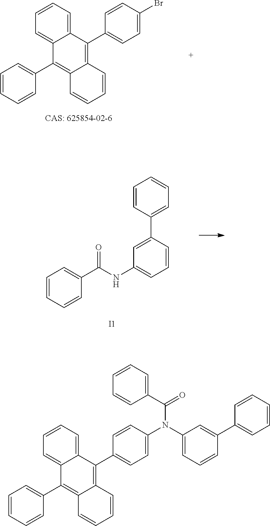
C1=CC=CC(C2=C3C(=C(C4=CC=C(Br)C=C4)C4=CC=CC=C24)C=CC=C3)=C1.C1=CC=CC(C(NC2=CC=CC(C3=CC=CC=C3)=C2)=O)=C1.[I1].C1=CC=CC(C2=C3C(=C(C4=CC=C(N(C5=CC=CC(C6=CC=CC=C6)=C5)C(=O)C5=CC=CC=C5)C=C4)C4=CC=CC=C24)C=CC=C3)=C1
